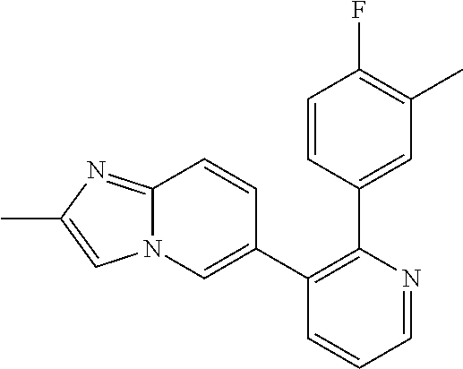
C1(C2=CN3C(=NC(C)=C3)C=C2)=C(C2=CC(C)=C(F)C=C2)N=CC=C1
